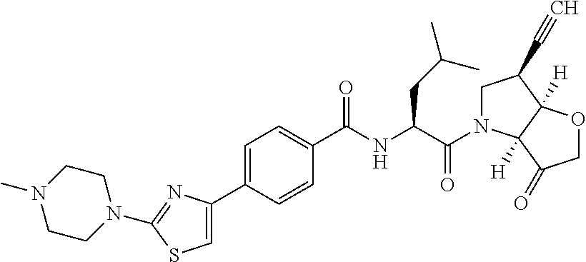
C1(C2=CC=C(C(NC(CC(C)C)C(N3CC(C#C)C4([H])C3([H])C(=O)CO4)=O)=O)C=C2)=CSC(N2CCN(C)CC2)=N1
